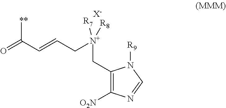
O=C(C=CC[N+](CC1=C([O2N])N=CN1[R9])([R7])[R8])[**].[X-]
